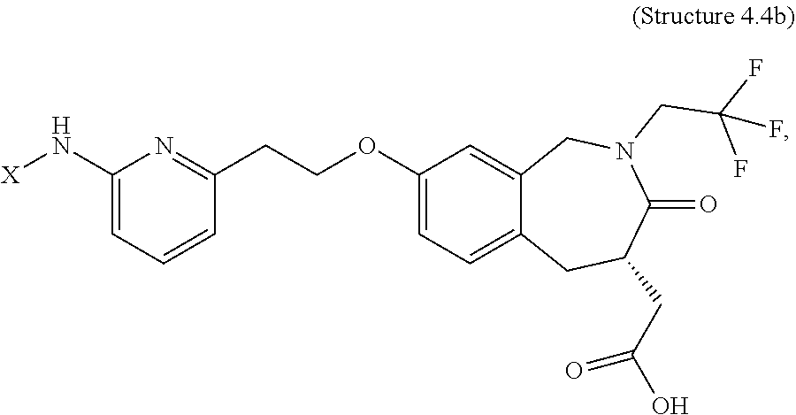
C1(N[X])=CC=CC(CCOC2=CC=C3C(=C2)CN(CC(F)(F)F)C(=O)C(CC(O)=O)C3)=N1
